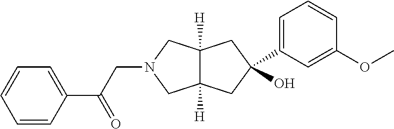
C1(O)(C2=CC=CC(OC)=C2)CC2([H])C([H])(CN(CC(C3=CC=CC=C3)=O)C2)C1
